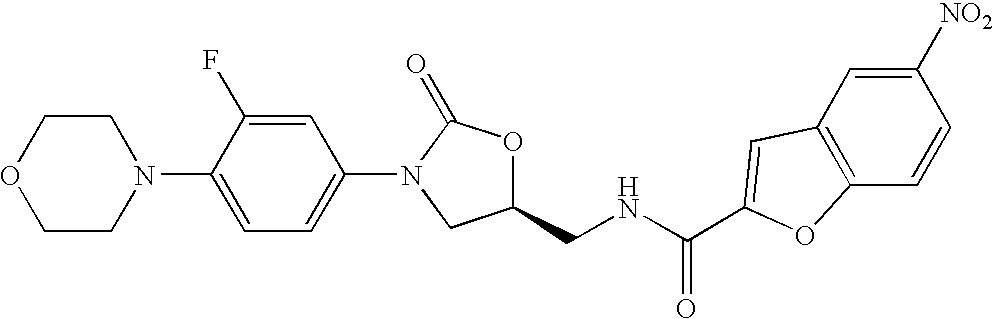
C1COCCN1C1=CC=C(N2CC(CNC(=O)C3=CC4=C(C=CC([NO2])=C4)O3)OC2=O)C=C1F
